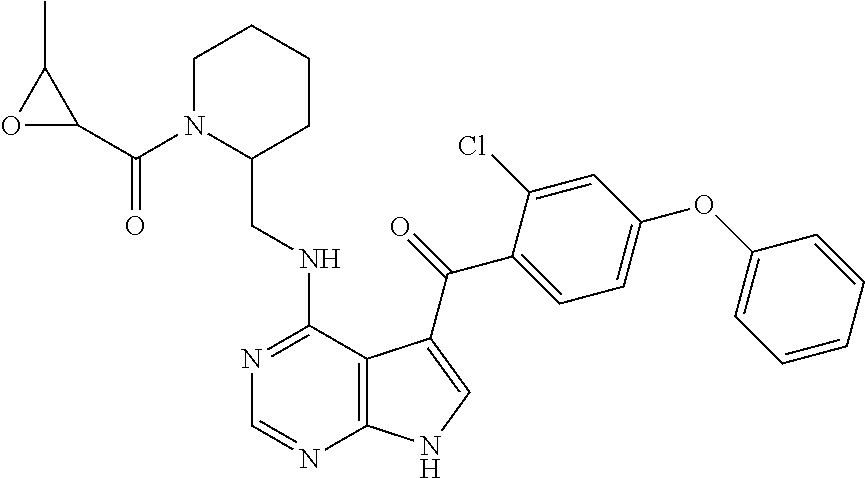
C1=CC=CC(OC2=CC=C(C(=O)C3=CNC4=C3C(NCC3CCCCN3C(C3OC3C)=O)=NC=N4)C(Cl)=C2)=C1
